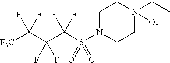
[F3C]C(C(C(S(N1CCN(O)(CC)CC1)(=O)=O)(F)F)(F)F)(F)F
